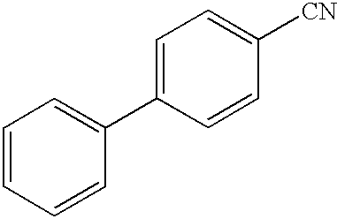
C1=CC=CC(C2=CC=C([CN])C=C2)=C1
